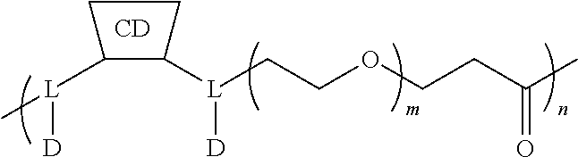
[CD].C[L](C1C([L]([D])CCOCCC(C)=O)CC1)[D]
